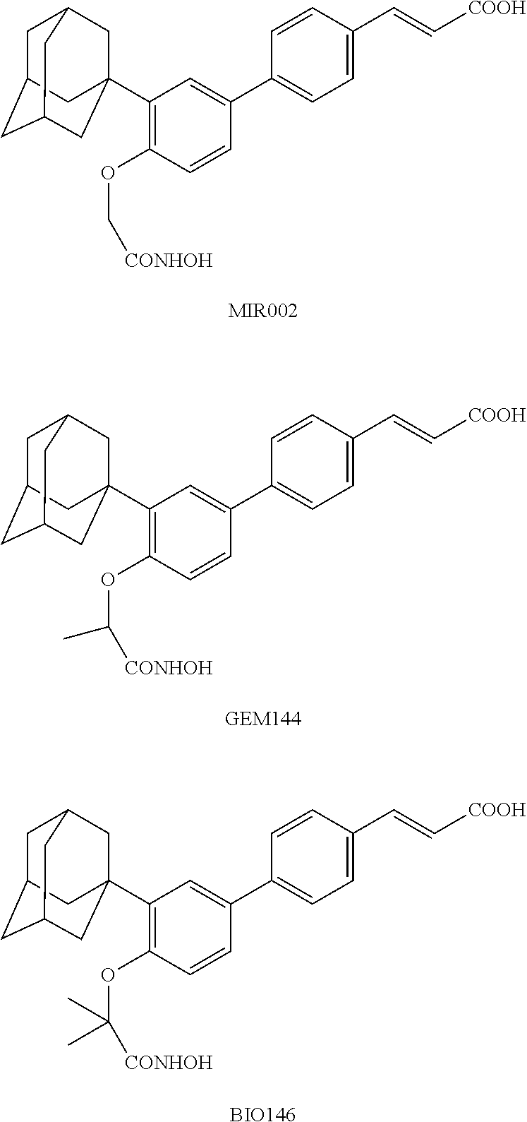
C1(C23CC4CC(CC(C2)C4)C3)=C(OC[CONHOH])C=CC(C2=CC=C(C=C[COOH])C=C2)=C1.[MIR002].C1(C23CC4CC(CC(C2)C4)C3)=C(OC([CONHOH])C)C=CC(C2=CC=C(C=C[COOH])C=C2)=C1.[GEM144].C1(C23CC4CC(CC(C2)C4)C3)=C(OC([CONHOH])(C)C)C=CC(C2=CC=C(C=C[COOH])C=C2)=C1.[BIO146]
